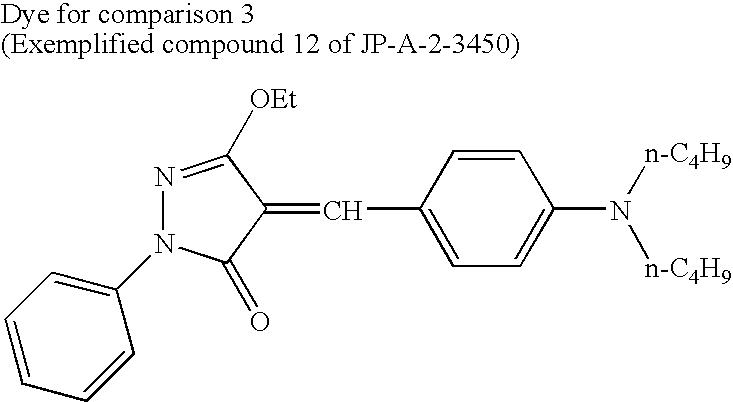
N1=C([OEt])C(=CC2=CC=C(N([n-C4H9])[n-C4H9])C=C2)C(=O)N1C1=CC=CC=C1
